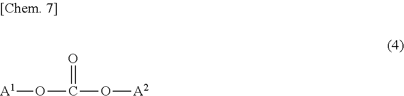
O(C(O[A2])=O)[A1]
